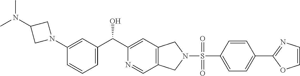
C1=C(N2CC(N(C)C)C2)C=CC=C1C(C1=CC2=C(C=N1)CN(S(=O)(C1=CC=C(C3=NC=CO3)C=C1)=O)C2)O
